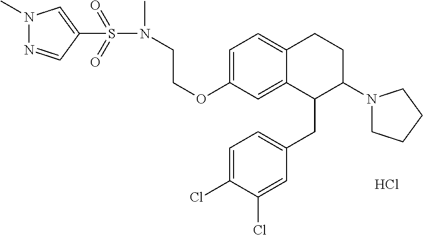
C1=C(OCCN(S(=O)(=O)C2=CN(C)N=C2)C)C=C2C(=C1)CCC(N1CCCC1)C2CC1=CC=C(Cl)C(Cl)=C1.Cl
